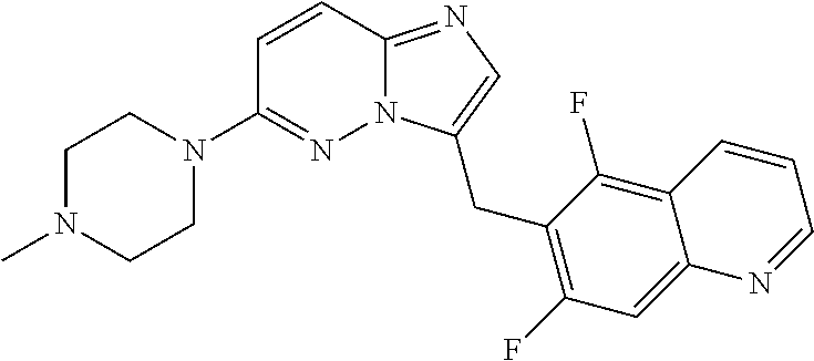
C1=CC2=NC=C(CC3=C(F)C=C4C(=C3F)C=CC=N4)N2N=C1N1CCN(C)CC1
